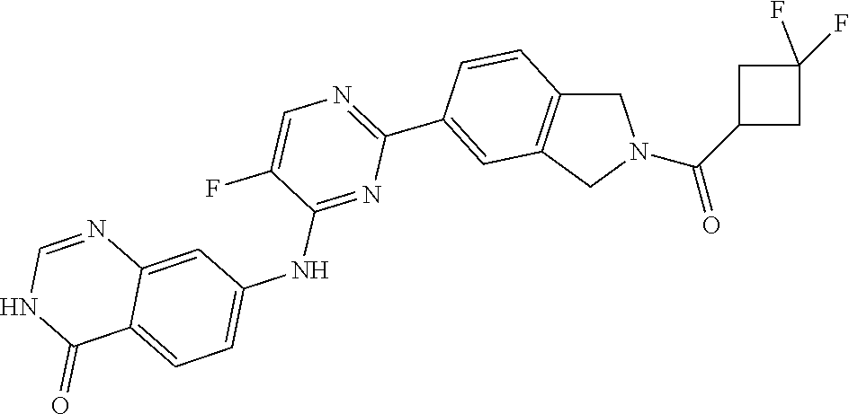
C1(C2=NC=C(F)C(NC3=CC=C4C(=C3)N=CNC4=O)=N2)=CC2=C(C=C1)CN(C(=O)C1CC(F)(F)C1)C2
